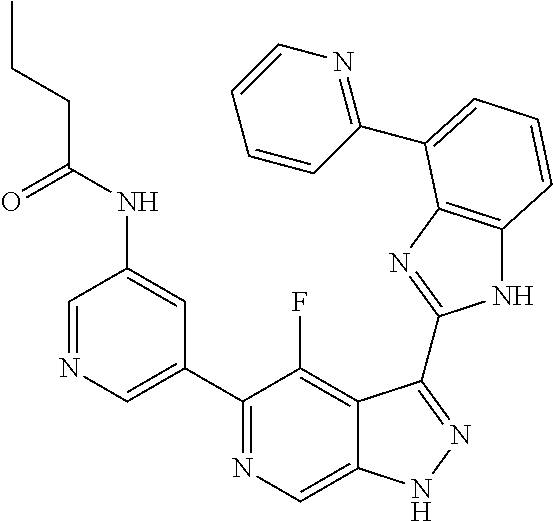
C1=NC=C(C2=NC=C3C(=C2F)C(C2=NC4=C(N2)C=CC=C4C2=NC=CC=C2)=NN3)C=C1NC(CCC)=O
